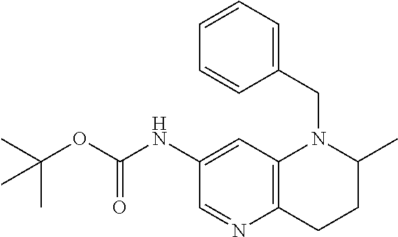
C1(NC(OC(C)(C)C)=O)=CC2=C(CCC(C)N2CC2=CC=CC=C2)N=C1
